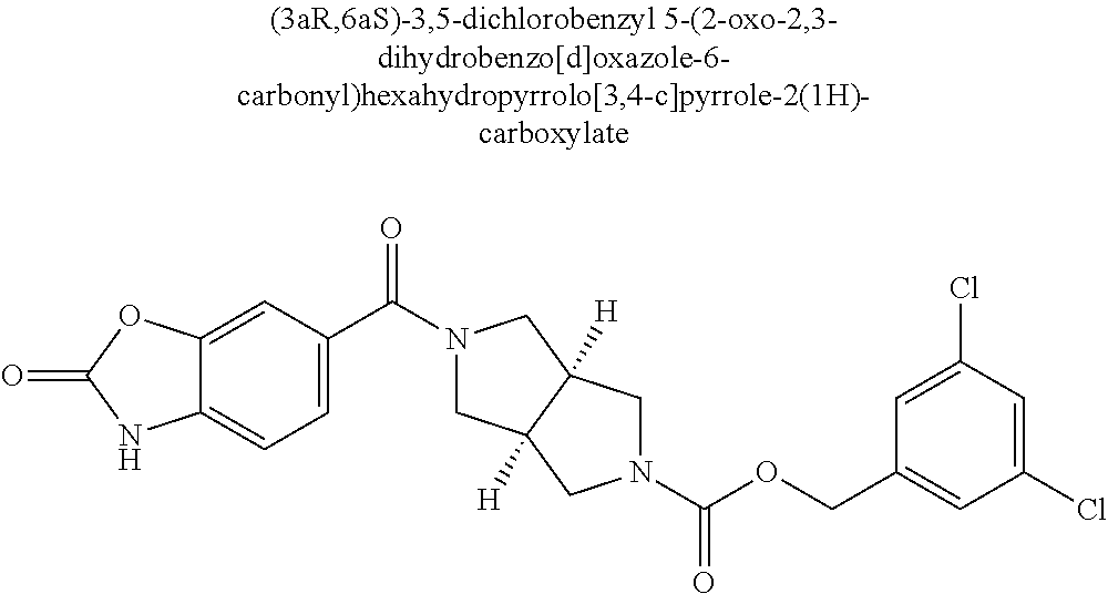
C12=CC=C(C(N3CC4([H])C([H])(C3)CN(C(OCC3=CC(Cl)=CC(Cl)=C3)=O)C4)=O)C=C1OC(=O)N2
